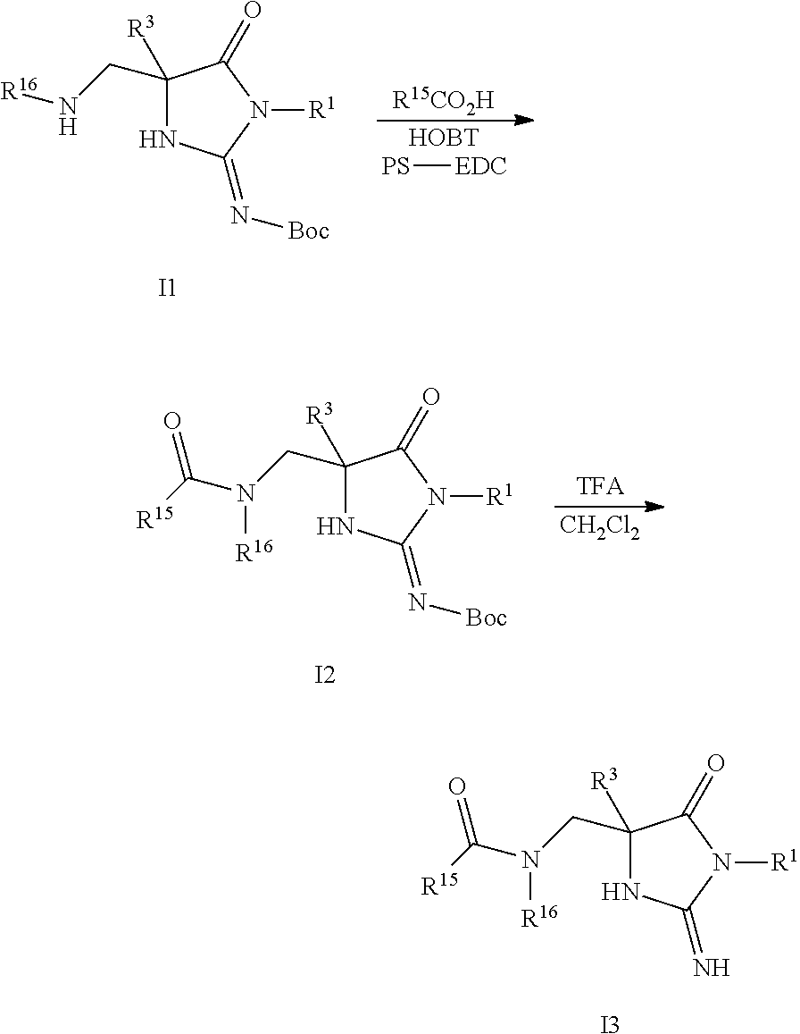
C1(CN[R16])([R3])NC(=N[Boc])N([R1])C1=O.[I1].[PS][EDC].[R15CO2H].[HOBT].C1(CN(C([R15])=O)[R16])([R3])NC(=N[Boc])N([R1])C1=O.[I2].[TFA].[CH2Cl2].C1(CN(C([R15])=O)[R16])([R3])NC(=N)N([R1])C1=O.[I3]
